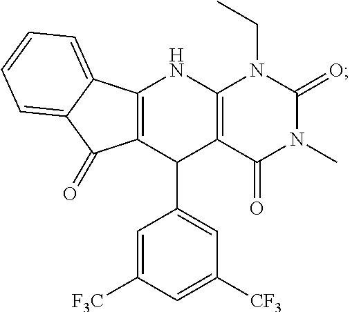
C12=C(C(C3=CC([CF3])=CC([F3C])=C3)C3=C(N1)N(CC)C(=O)N(C)C3=O)C(=O)C1=CC=CC=C21
